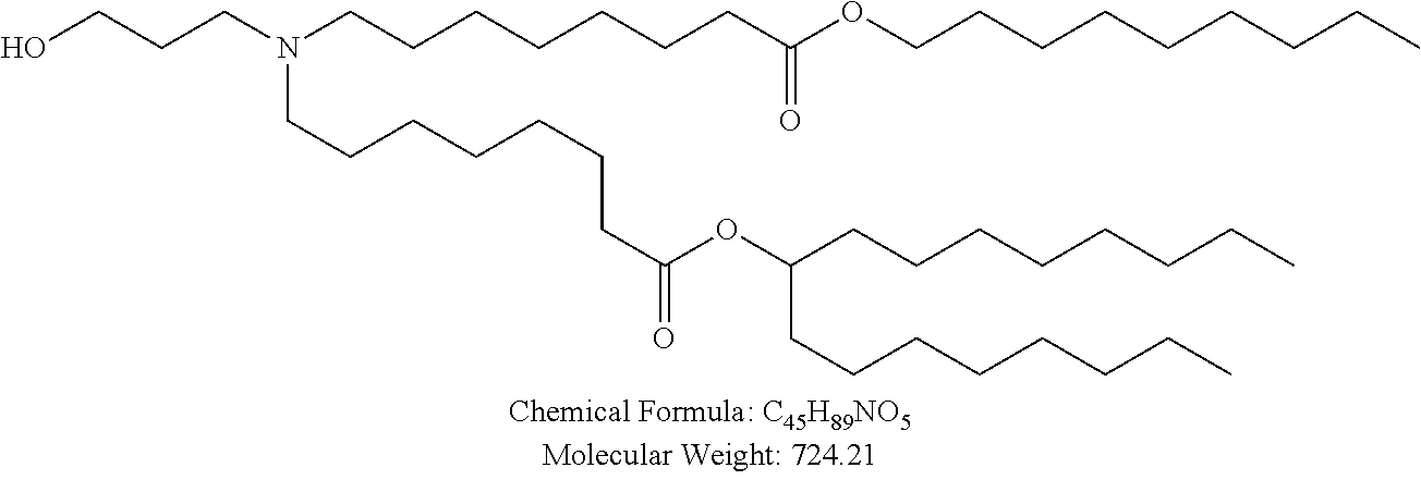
OCCCN(CCCCCCCC(OCCCCCCCCC)=O)CCCCCCCC(=O)OC(CCCCCCCC)CCCCCCCC
